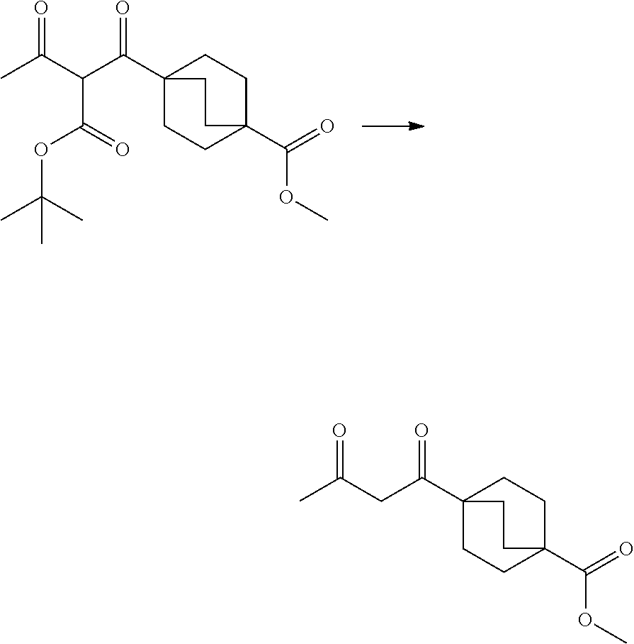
C12(C(C(C(C)=O)C(=O)OC(C)(C)C)=O)CCC(C(=O)OC)(CC1)CC2.C12(C(CC(C)=O)=O)CCC(C(=O)OC)(CC1)CC2
